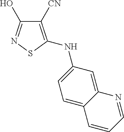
C1([CN])=C(NC2=CC=C3C(=C2)N=CC=C3)SN=C1O
